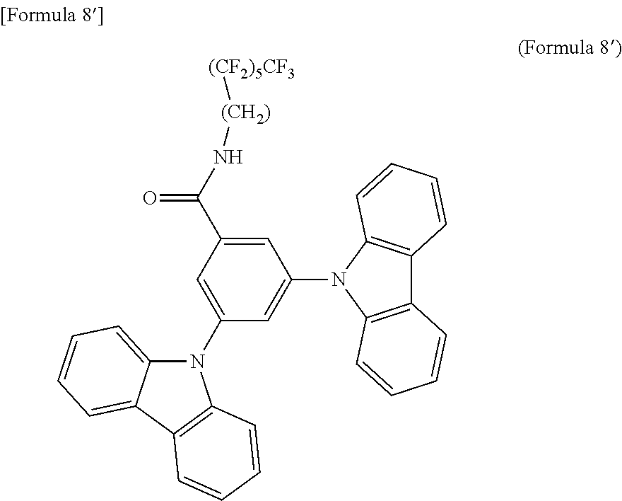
C1=C(C(N[(CH2)][(CF2)5CF3])=O)C=C(N2C3=CC=CC=C3C3=C2C=CC=C3)C=C1N1C2=C(C3=C1C=CC=C3)C=CC=C2
